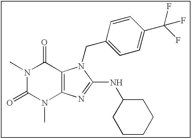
CN1C(=O)N(C)C2=C(C1=O)N(CC1=CC=C(C(F)(F)F)C=C1)C(NC1CCCCC1)=N2
